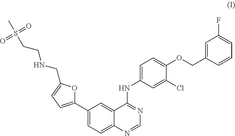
C12=CC(C3=CC=C(CNCCS(C)(=O)=O)O3)=CC=C1N=CN=C2NC1=CC=C(OCC2=CC(F)=CC=C2)C(Cl)=C1
